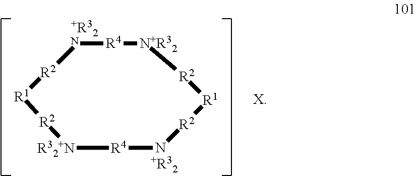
[+R32N]1[R4][N+R32][R2][R1][R2]N[R4][R32+N][R2][R1][R2]1.[+R32]
